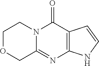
C12=C(C(=O)N3C(=N1)COCC3)C=CN2
